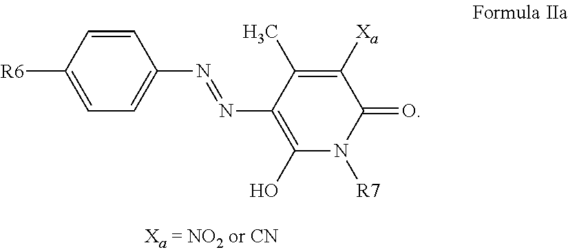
C1=C([R6])C=CC(N=NC2=C(O)N([R7])C(=O)C([Xa])=C2C)=C1
